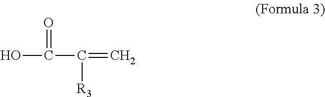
OC(=O)C([R3])=C
